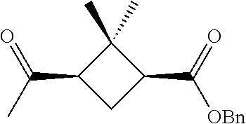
C1(C)(C)C(C(C)=O)CC1C(=O)[OBn]
